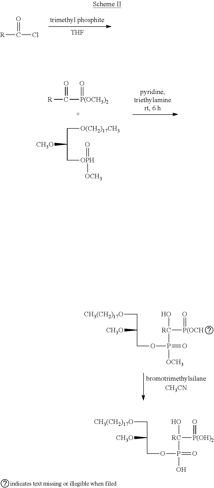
[THF].[R]C(Cl)=O.[R]C([P(OCH3)2]=O)=O.[CH3O]C(C[OPH]([OCH3])=O)C[O(CH2)17CH3].[CH3(CH2)17O]CC([CH3O])COP(=O)([OCH3])[RC]([P(OCH]=O)O.[CH3(CH2)17O]CC([CH3O])COP(=O)(O)[RC]([P(OH)2]=O)O
